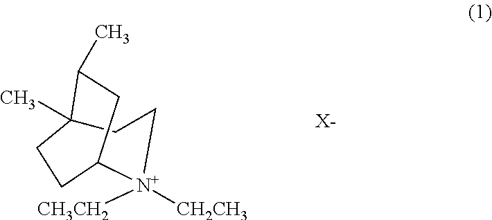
C1(C)C2(C)CCC([N+]([CH3CH2])([CH2CH3])CC2)C1.[X-]
